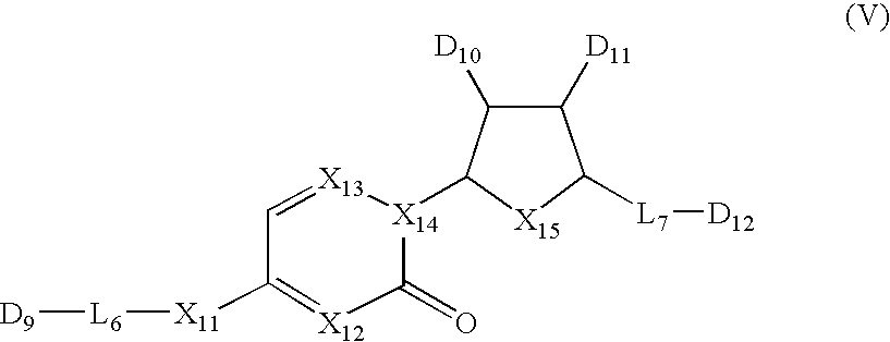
C1([X11][L6][D9])=[X12]C(=O)[X14](C2[X15]C([L7][D12])C([D11])C2[D10])[X13]=C1
